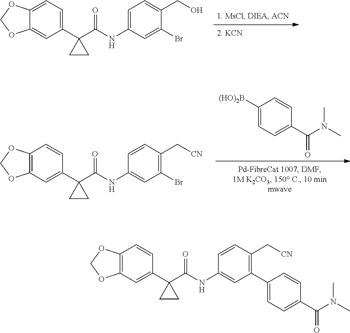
C1([(HO)2B])=CC=C(C(=O)N(C)C)C=C1.C12=C(C=C(C3(C(NC4=CC(Br)=C(C[CN])C=C4)=O)CC3)C=C1)OCO2.C12=CC=C(C3(C(NC4=CC=C(CO)C(Br)=C4)=O)CC3)C=C1OCO2.C12=C(C=C(C3(C(NC4=CC(C5=CC=C(C(=O)N(C)C)C=C5)=C(C[CN])C=C4)=O)CC3)C=C1)OCO2
